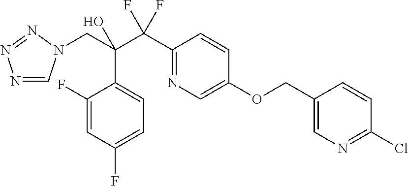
N1=CN(CC(C(C2=NC=C(OCC3=CN=C(Cl)C=C3)C=C2)(F)F)(O)C2=CC=C(F)C=C2F)N=N1
